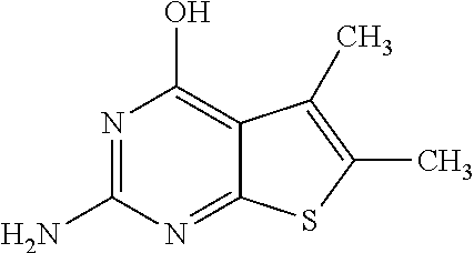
NC1=NC(O)=C2C(=N1)SC(C)=C2C
